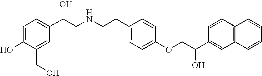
C1=C(O)C(CO)=CC(C(CNCCC2=CC=C(OCC(C3=CC4=C(C=C3)C=CC=C4)O)C=C2)O)=C1
